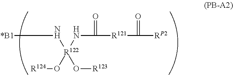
C(N[R122](NC([R121]C(=O)[RP2])=O)(O[R124])O[R123])[*B1]
